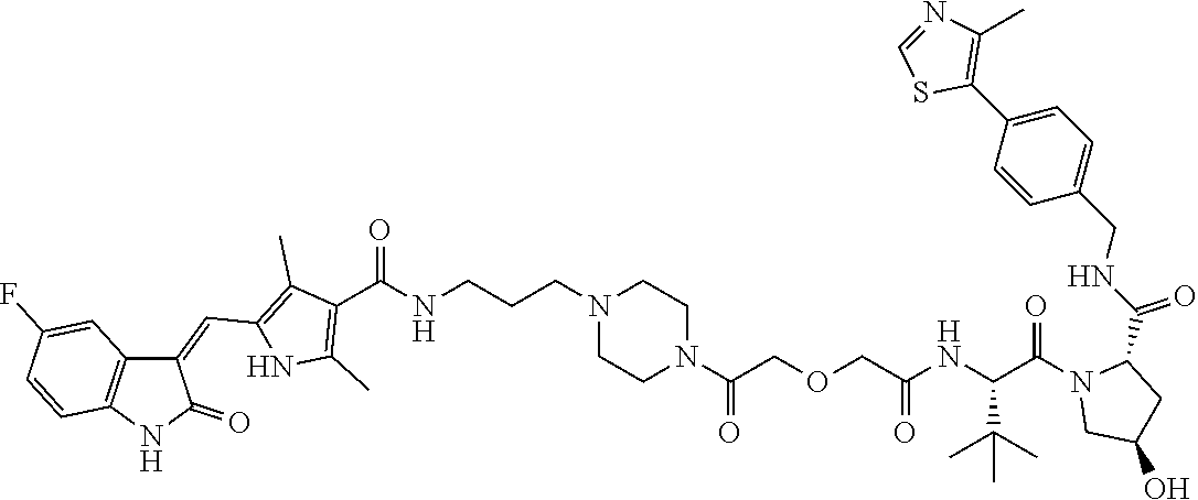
C1=NC(C)=C(C2=CC=C(CNC(=O)C3N(C(C(NC(COCC(N4CCN(CCCNC(C5=C(C)NC(C=C6C7=C(C=CC(F)=C7)NC6=O)=C5C)=O)CC4)=O)=O)C(C)(C)C)=O)CC(O)C3)C=C2)S1
